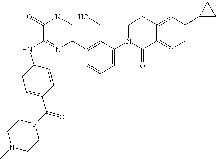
N(C1=NC(C2=C(CO)C(N3C(=O)C4=CC=C(C5CC5)C=C4CC3)=CC=C2)=CN(C)C1=O)C1=CC=C(C(N2CCN(C)CC2)=O)C=C1
